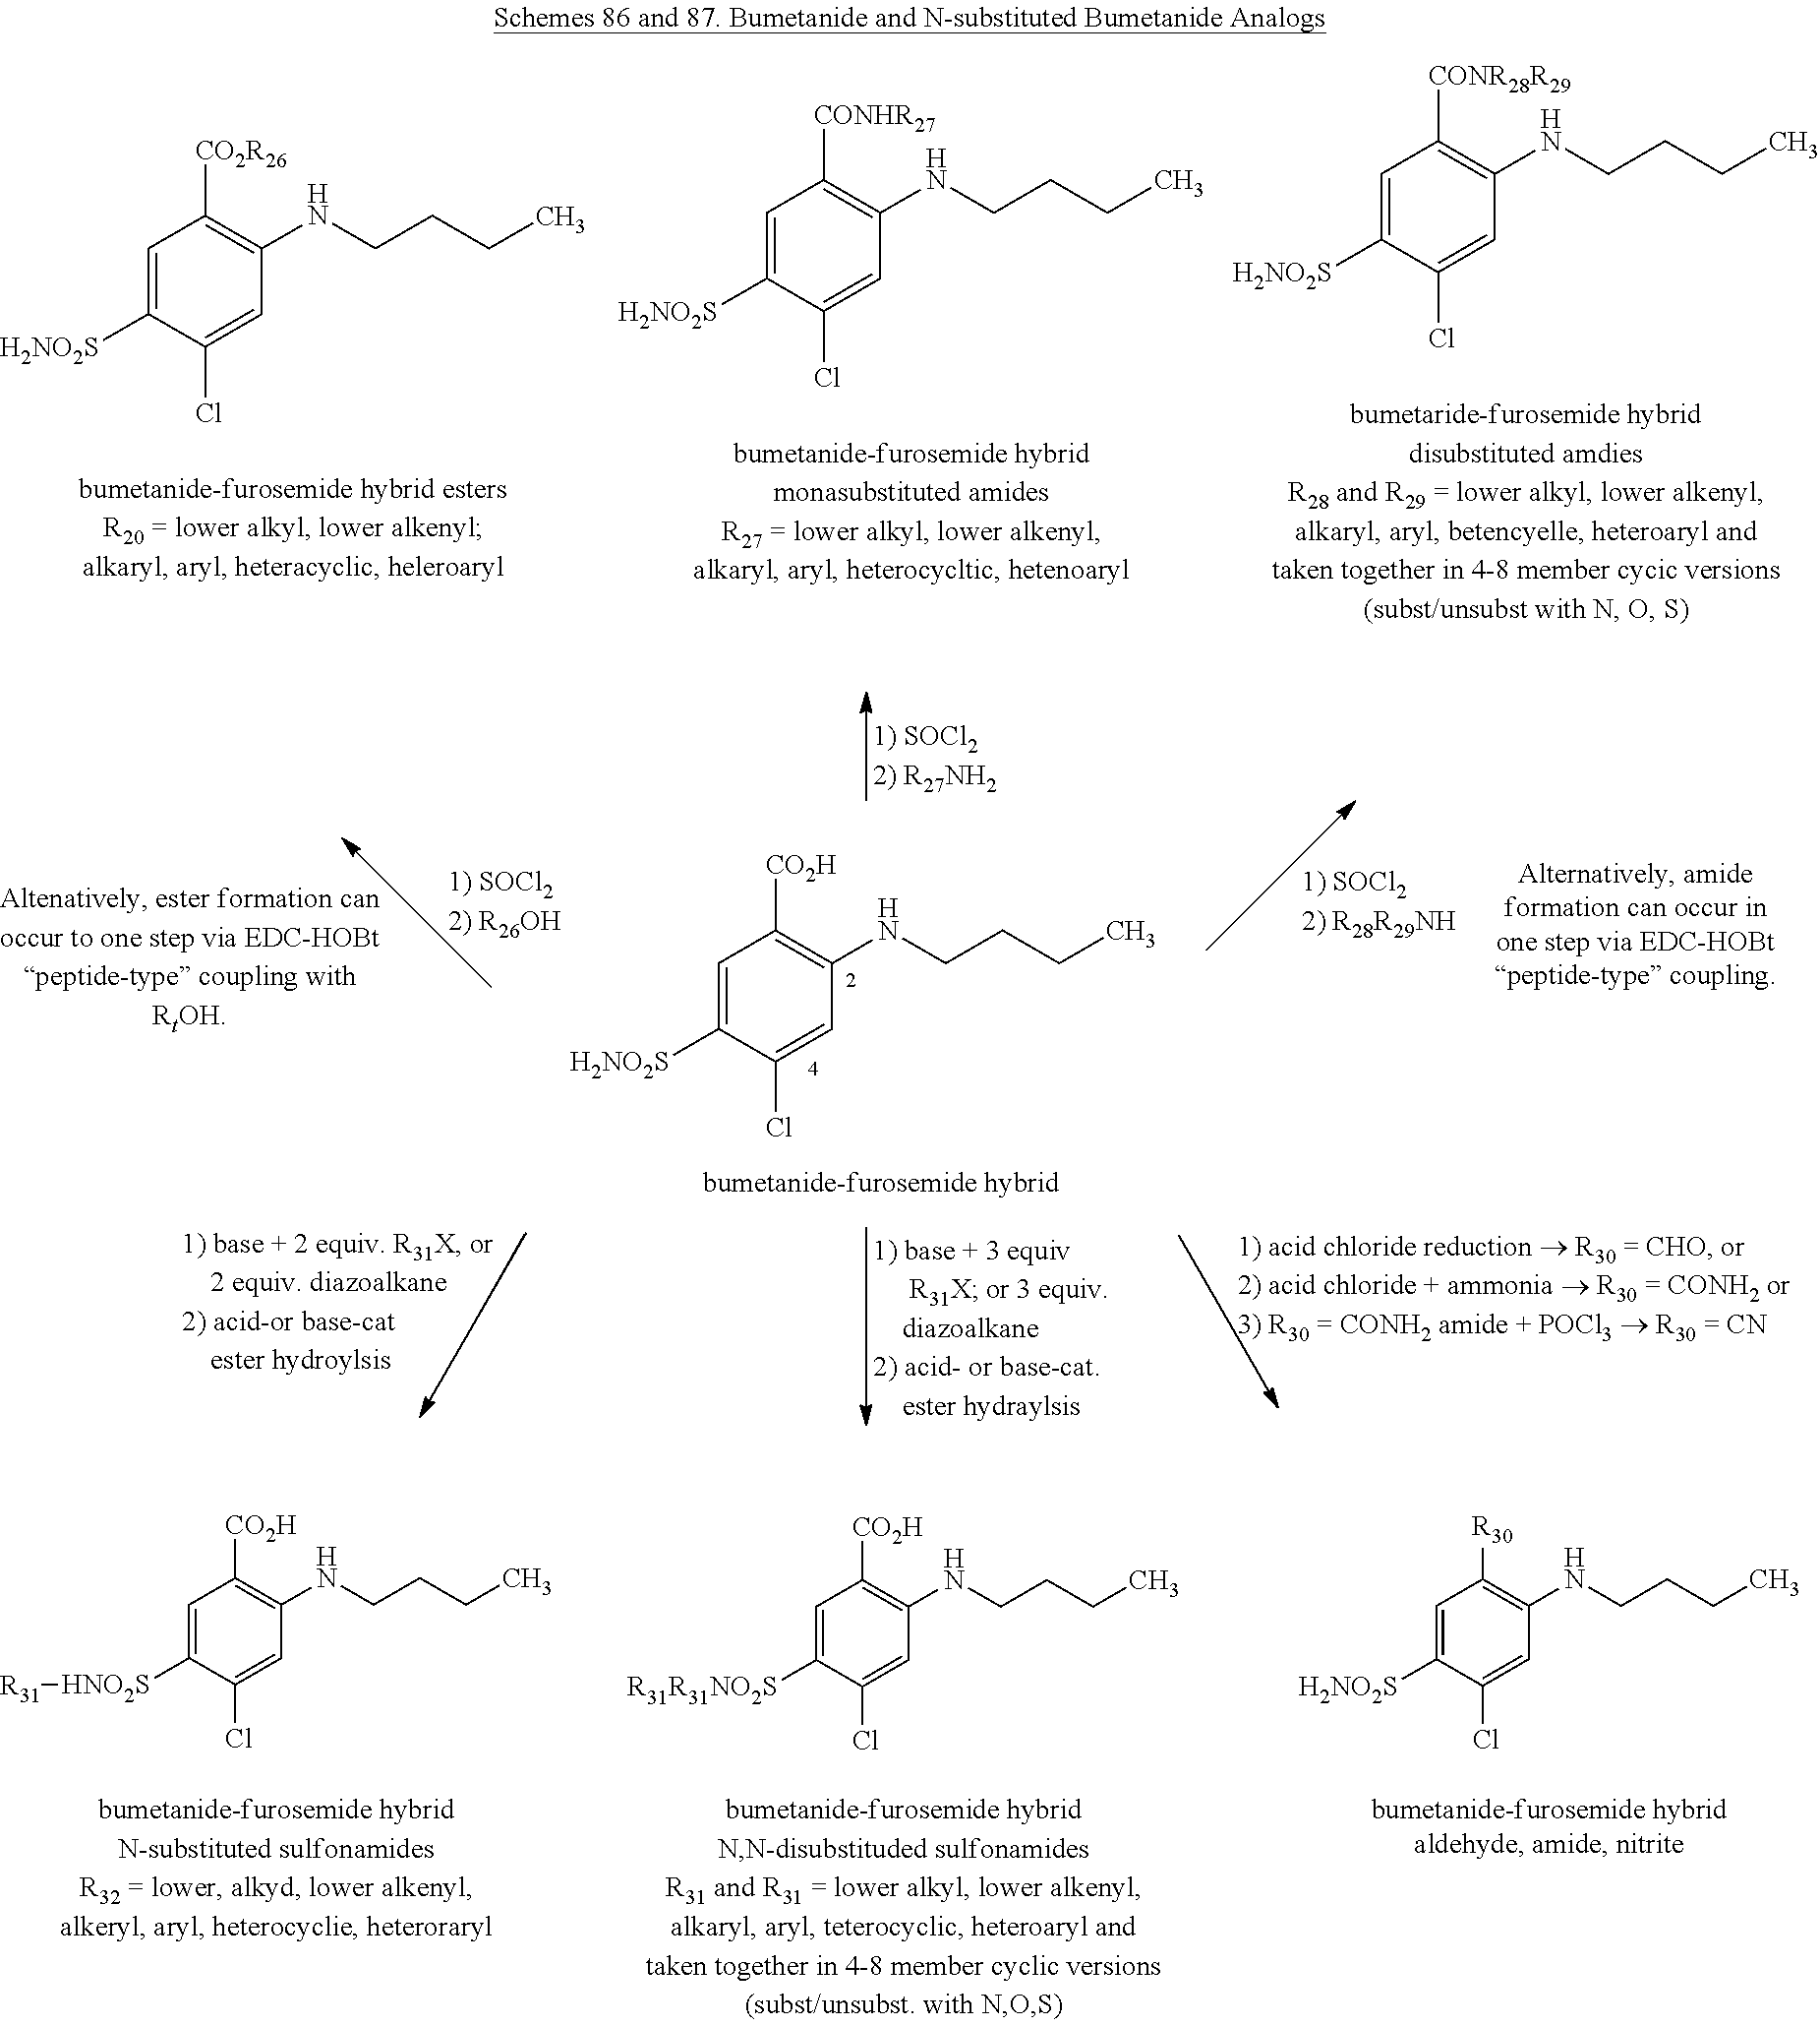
C1=C([H2NO2S])C(Cl)=CC(NCCCC)=C1[CO2R26].C1=C([H2NO2S])C(Cl)=CC(NCCCC)=C1[CONHR27].C1=C([H2NO2S])C(Cl)=CC(NCCCC)=C1[CONR28R29].C1=C([H2NO2S])C(Cl)=CC(NCCCC)=C1[CO2H].C1=C([HNO2S][R31])C(Cl)=CC(NCCCC)=C1[CO2H].C1=C([R31R31NO2S])C(Cl)=CC(NCCCC)=C1[CO2H].C1=C([H2NO2S])C(Cl)=CC(NCCCC)=C1[R30]
